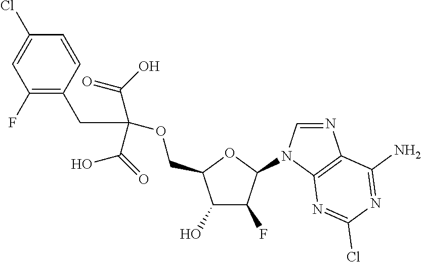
C1(O)C(F)C(N2C=NC3=C2N=C(Cl)N=C3N)OC1COC(CC1=C(F)C=C(Cl)C=C1)(C(=O)O)C(O)=O
